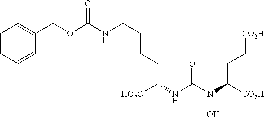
C(OC(NCCCCC(NC(=O)N(C(CC[CO2H])[CO2H])O)[HO2C])=O)C1=CC=CC=C1
